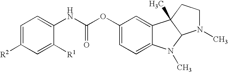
C1=C([R2])C=C([R1])C(NC(OC2=CC=C3C(=C2)C2(C)C(N3C)N(C)CC2)=O)=C1
